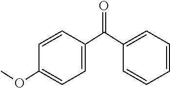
C1=C(C(C2=CC=CC=C2)=O)C=CC(OC)=C1
